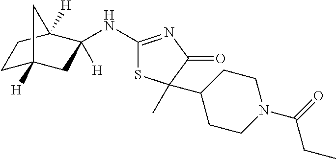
C1C2([H])CC([H])(NC3=NC(=O)C(C4CCN(C(=O)CC)CC4)(C)S3)C([H])(C1)C2
